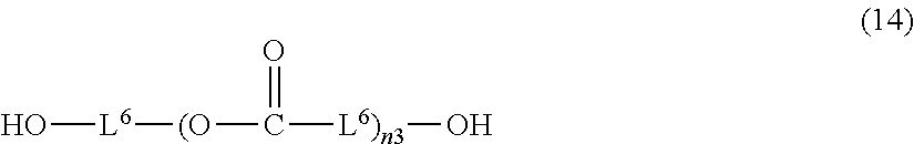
[L6](O)[(O]C(=O)[L6)n3]O
